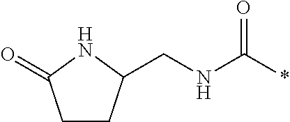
C1CC(CNC(*)=O)NC1=O
